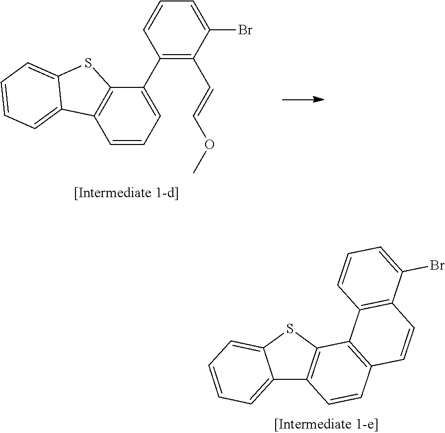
C1=CC=C2C(=C1)SC1=C2C=CC=C1C1=C(C=COC)C(Br)=CC=C1.C1=CC=C2C(=C1)SC1=C2C=CC2=C1C1=C(C=C2)C(Br)=CC=C1
